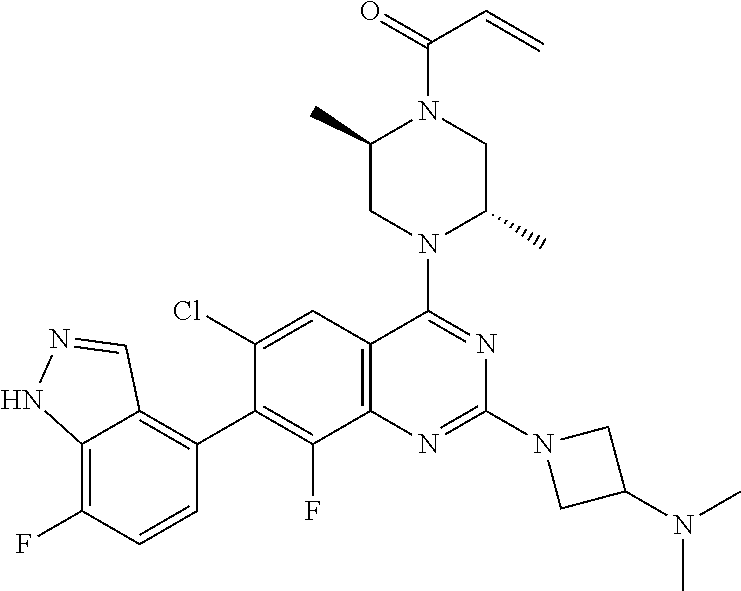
C12=C(F)C=CC(C3=C(F)C4=C(C=C3Cl)C(N3C(C)CN(C(=O)C=C)C(C)C3)=NC(N3CC(N(C)C)C3)=N4)=C1C=NN2
